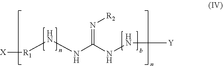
[X][R1]NNC(=N[R2])NN[Y]
